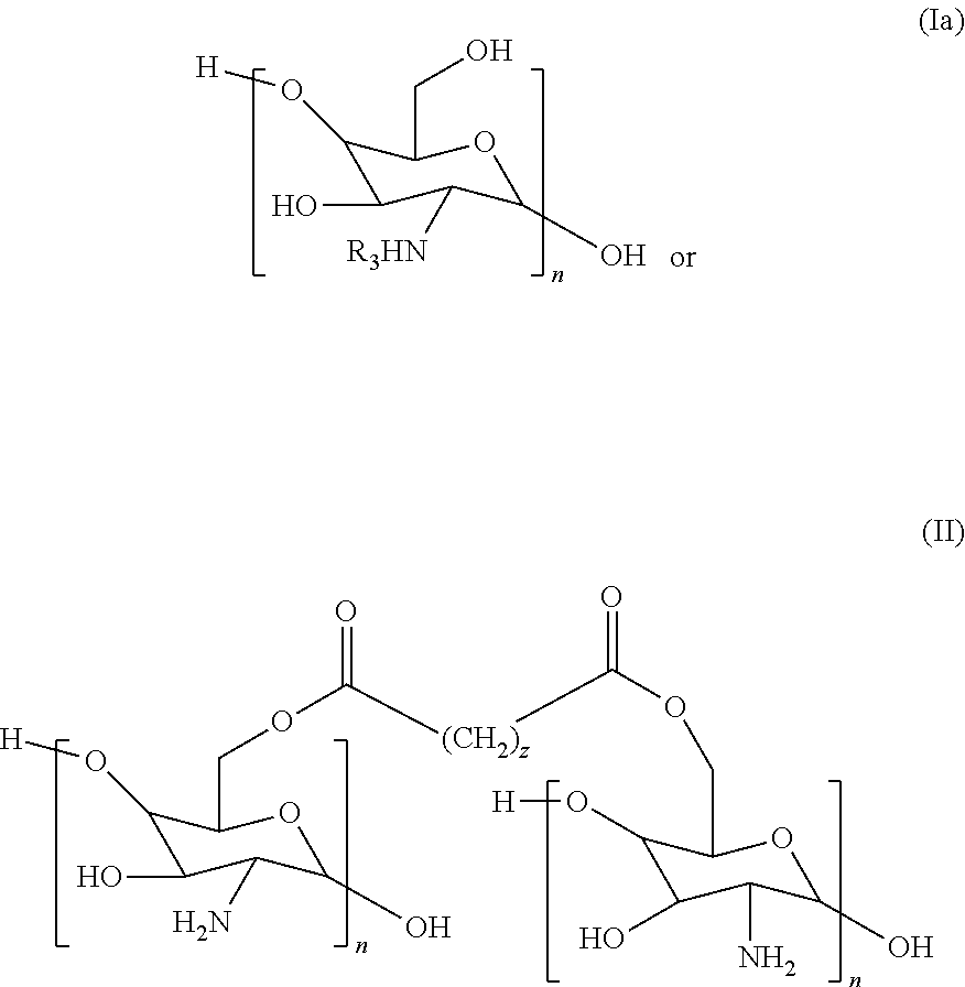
C1(O[H])C(O)C([R3HN])C(O)OC1CO.C1(O[H])C(O)C(N)C(O)OC1COC([(CH2)z]C(=O)OCC1C(O[H])C(O)C(N)C(O)O1)=O
